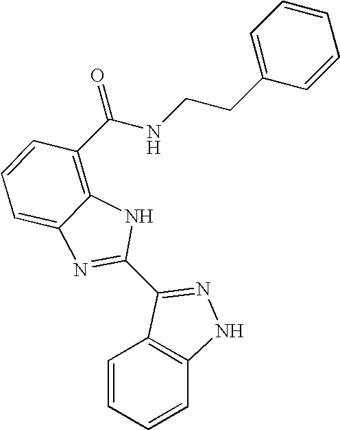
C1=CC=CC2=C1C(C1=NC3=CC=CC(C(=O)NCCC4=CC=CC=C4)=C3N1)=NN2
